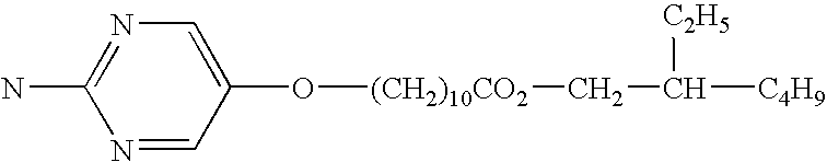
N1=C(N)N=CC(O[(CH2)10CO2]CC([C4H9])[C2H5])=C1
